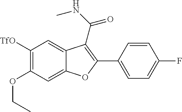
C12=CC(OCC)=C([TfO])C=C1C(C(NC)=O)=C(C1=CC=C(F)C=C1)O2
